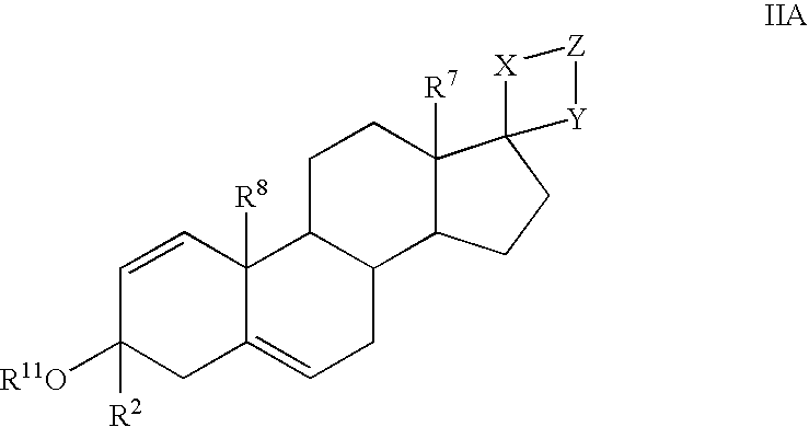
C1=CC2([R8])C3C(C4C([R7])(CC3)C3(CC4)[X][Z][Y]3)CC=C2CC1([R2])[R11O]
